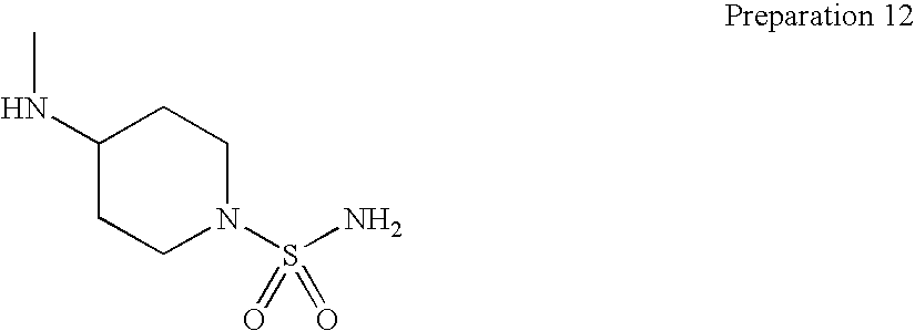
C1(NC)CCN(S(N)(=O)=O)CC1
